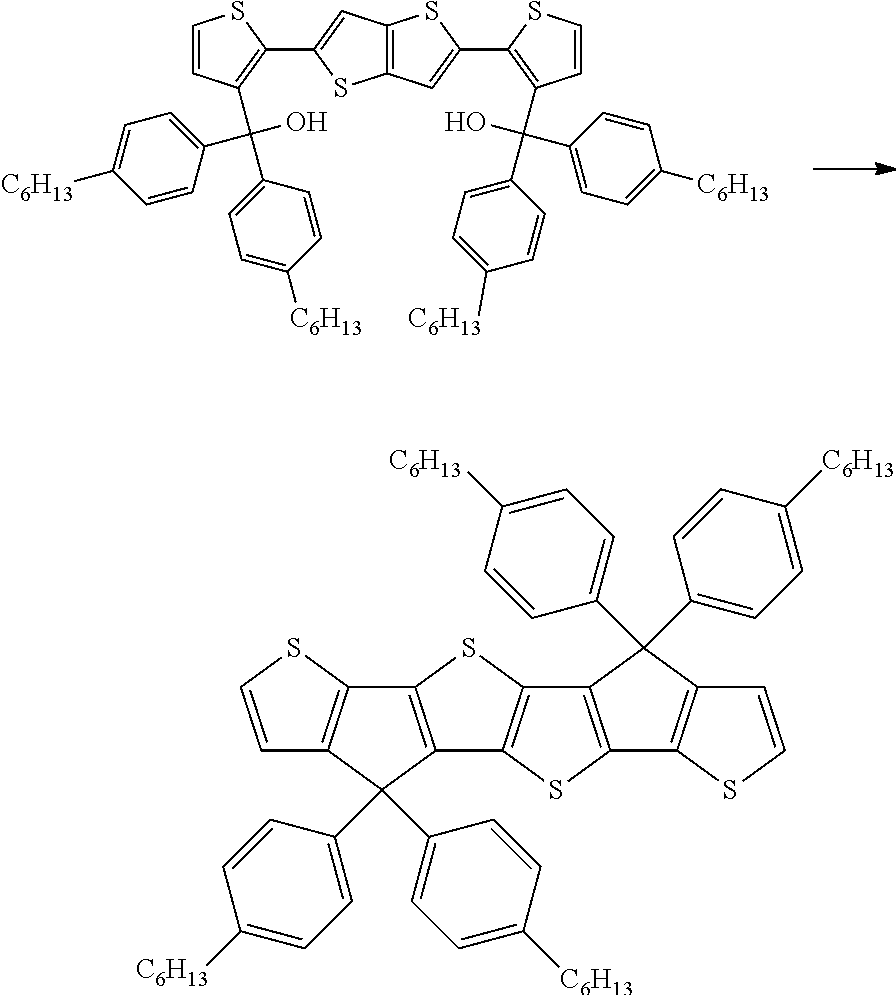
C1=CC(C(C2=CC=C([C6H13])C=C2)(O)C2=CC=C([C6H13])C=C2)=C(C2=CC3=C(S2)C=C(C2=C(C(C4=CC=C([C6H13])C=C4)(O)C4=CC=C([C6H13])C=C4)C=CS2)S3)S1.C1=CSC2=C1C(C1=CC=C([C6H13])C=C1)(C1=CC=C([C6H13])C=C1)C1=C2SC2=C1SC1=C2C(C2=CC=C([C6H13])C=C2)(C2=CC=C([C6H13])C=C2)C2=C1SC=C2
